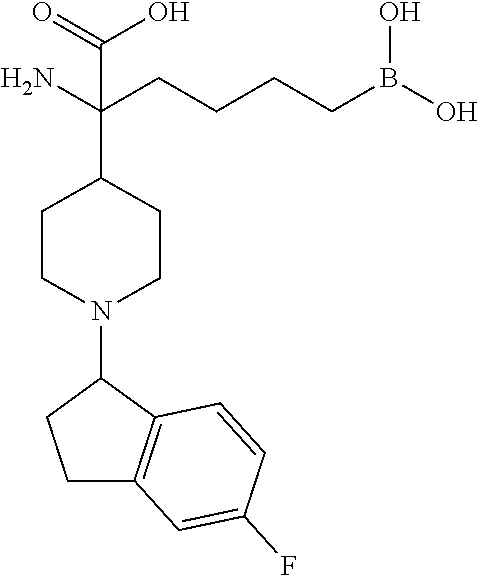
C1(N2CCC(C(CCCCB(O)O)(N)C(=O)O)CC2)CCC2=C1C=CC(F)=C2
